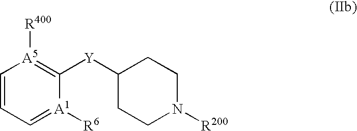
C1=CC=[A1]([R6])C([Y]C2CCN([R200])CC2)=[A5]1[R400]
